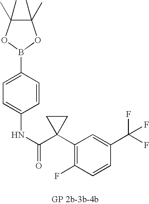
C1(C)(C)C(C)(C)OB(C2=CC=C(NC(=O)C3(C4=C(F)C=CC(C(F)(F)F)=C4)CC3)C=C2)O1
